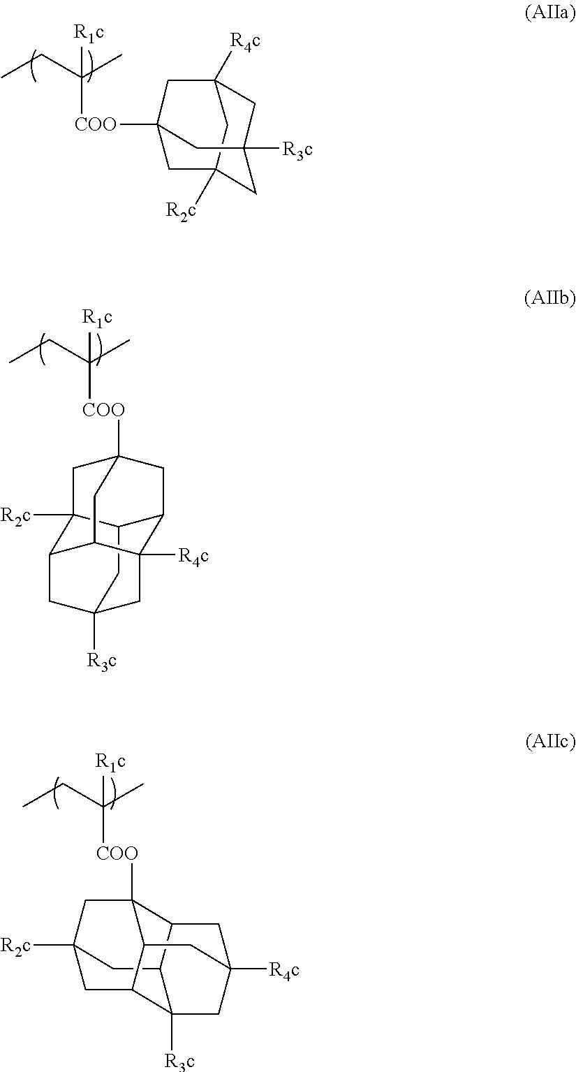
C12([COO]C([R1c])(C)CC)CC3([R2c])CC([R4c])(CC([R3c])(C3)C1)C2.C12([COO]C([R1c])(C)CC)CC3([R2c])C4C(C1)C1([R4c])C(C3CC([R3c])(C1)C4)C2.C12([R4c])CC3C4C([R3c])(C5CC([R2c])(C4)CC3([COO]C([R1c])(C)CC)C5C1)C2
